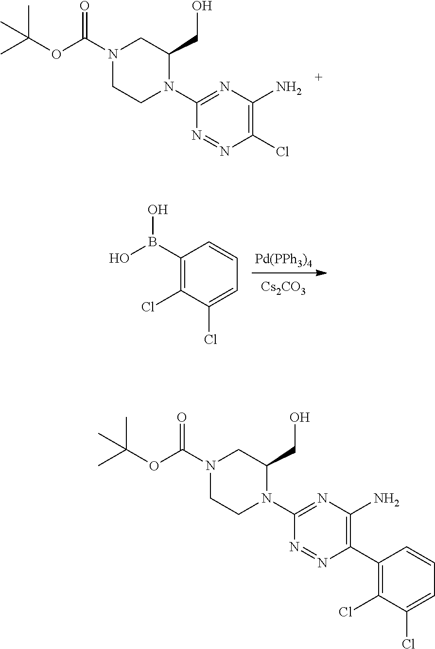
[Pd(PPh3)4].[Cs2CO3].C1(B(O)O)=C(Cl)C(Cl)=CC=C1.N1=NC(Cl)=C(N)N=C1N1C(CO)CN(C(OC(C)(C)C)=O)CC1.C1(C2=C(N)N=C(N3C(CO)CN(C(OC(C)(C)C)=O)CC3)N=N2)=C(Cl)C(Cl)=CC=C1
